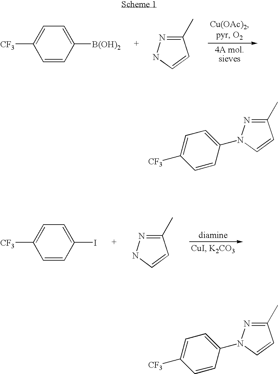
C1=C([CF3])C=CC([B(OH)2])=C1.C1(C)=NNC=C1.C1=C([CF3])C=CC(I)=C1.C1(C)=NNC=C1.C1=CC(N2N=C(C)C=C2)=CC=C1[CF3].C1=CC(N2N=C(C)C=C2)=CC=C1[CF3]
